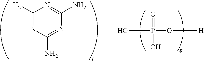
C1([H2])=NC(N)=NC(N)=N1.OP(=O)(O)O[H]
